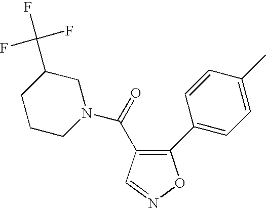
N1(C(=O)C2=C(C3=CC=C(C)C=C3)ON=C2)CC(C(F)(F)F)CCC1
